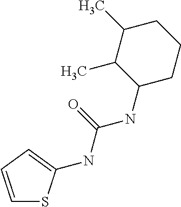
C1=CC=C(NC(=O)NC2CCCC(C)C2C)S1
